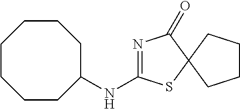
N(C1=NC(=O)C2(S1)CCCC2)C1CCCCCCC1
